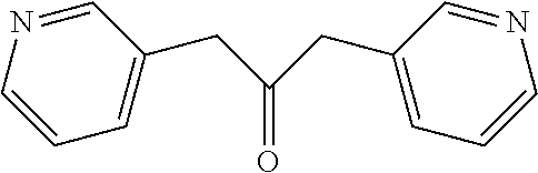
O=C(CC1=CC=CN=C1)CC1=CC=CN=C1
